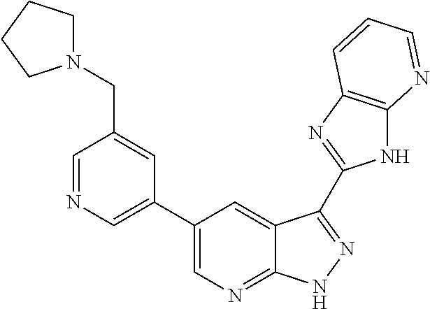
C1=NC=C(C2=CN=C3C(=C2)C(C2=NC4=C(N2)N=CC=C4)=NN3)C=C1CN1CCCC1
